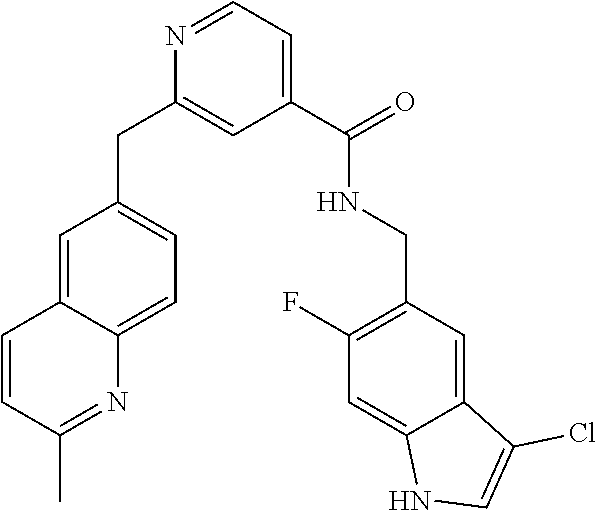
N1=CC=C(C(NCC2=C(F)C=C3C(=C2)C(Cl)=CN3)=O)C=C1CC1=CC=C2C(=C1)C=CC(C)=N2
